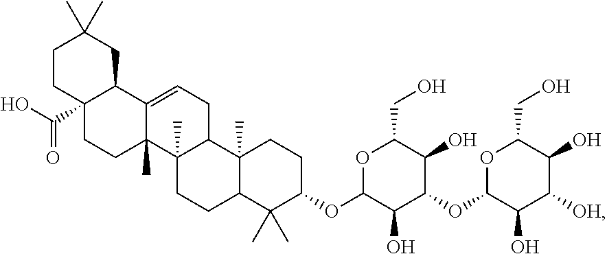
C1CC2(C(O)=O)C(CC1(C)C)C1=CCC3C(C)(C1(C)CC2)CCC1C3(C)CCC(OC2C(O)C(OC3C(O)C([OH])C(O)C(CO)O3)C(O)C(CO)O2)C1(C)C
